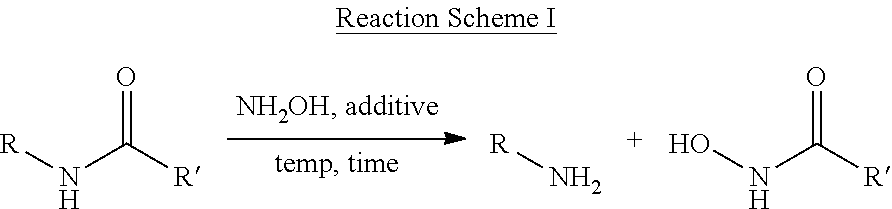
O=C([R])N[R].N[R].O=C([R])NO
